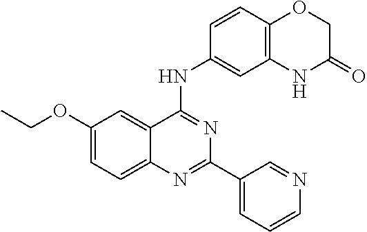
C(OC1=CC=C2C(=C1)C(NC1=CC3=C(C=C1)OCC(=O)N3)=NC(C1=CC=CN=C1)=N2)C
